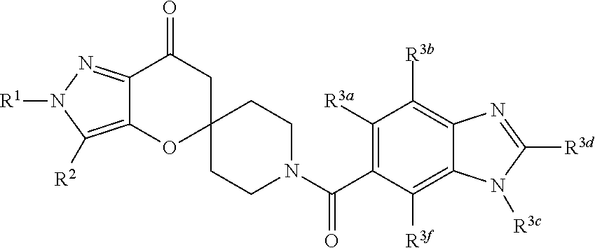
C12=NN([R1])C([R2])=C1OC1(CC2=O)CCN(C(=O)C2=C([R3a])C([R3b])=C3C(=C2[R3f])N([R3c])C([R3d])=N3)CC1
